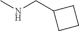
N(CC1CCC1)C
